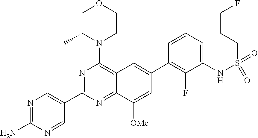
N1=C(N)N=CC(C2=NC(N3CCOCC3C)=C3C(=N2)C([OMe])=CC(C2=C(F)C(NS(=O)(=O)CCCF)=CC=C2)=C3)=C1
